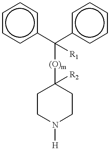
c1ccc(C(c2ccccc2)([(O)m]C2([R2])CCN([H])CC2)[R1])cc1
